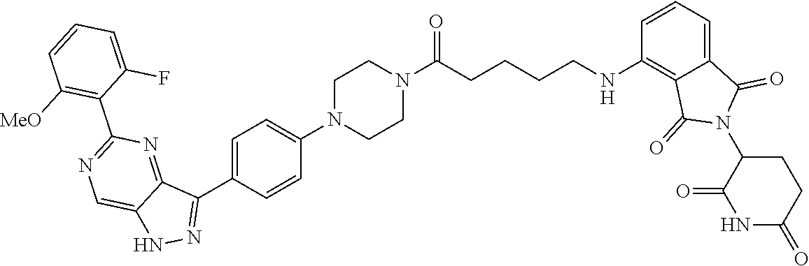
C1CN(C2=CC=C(C3=NNC4=CN=C(C5=C([MeO])C=CC=C5F)N=C34)C=C2)CCN1C(CCCCNC1=C2C(=CC=C1)C(=O)N(C1CCC(=O)NC1=O)C2=O)=O
